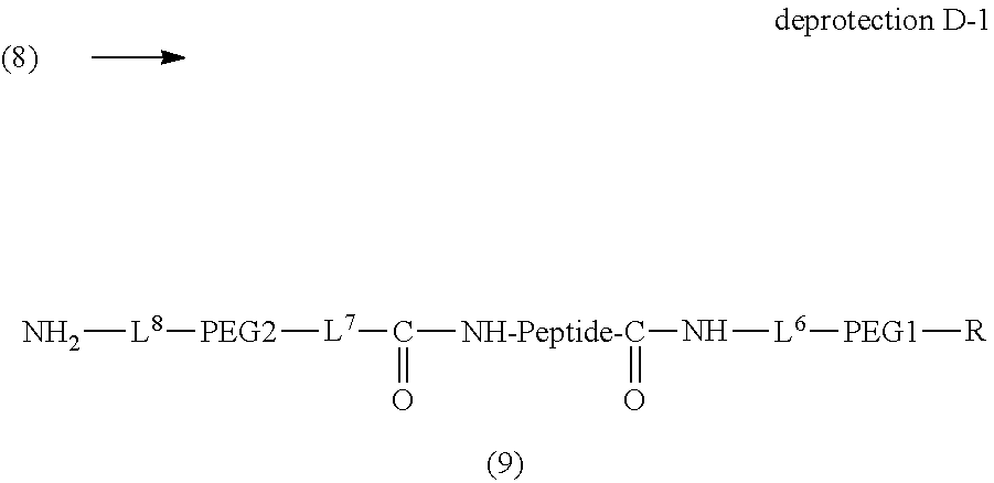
N[L8][PEG2][L7]C(=O)[NH-Peptide-C](=O)N[L6][PEG1][R]
